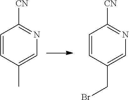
C1=CC(C)=CN=C1[CN].C1=CC(CBr)=CN=C1[CN]
